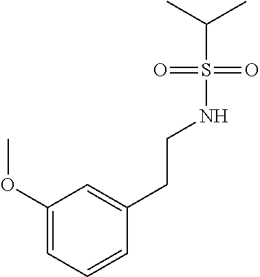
C1(OC)=CC=CC(CCNS(C(C)C)(=O)=O)=C1
